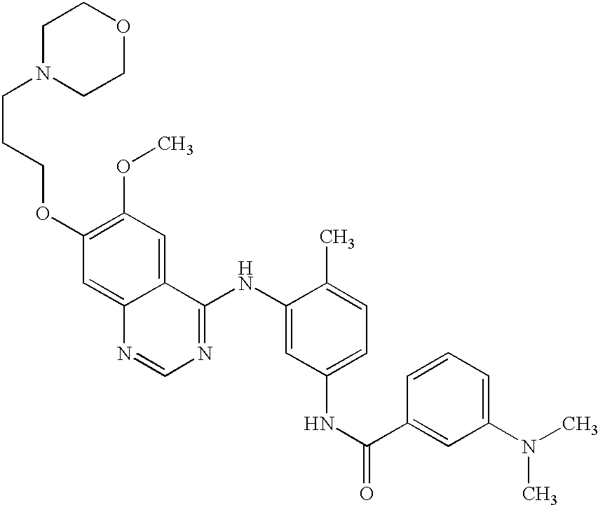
C1(OCCCN2CCOCC2)=C(OC)C=C2C(=C1)N=CN=C2NC1=CC(NC(=O)C2=CC(N(C)C)=CC=C2)=CC=C1C
